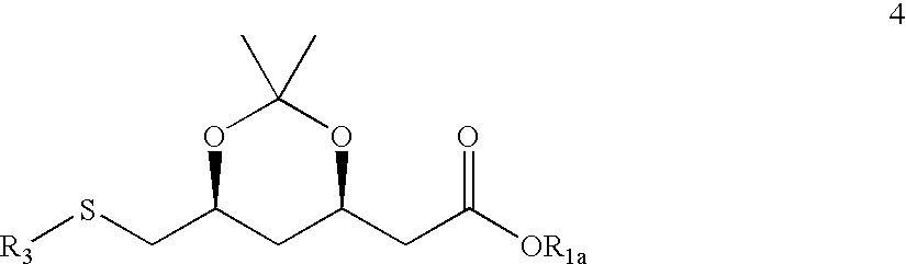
C(C1CC(CC([OR1a])=O)OC(C)(C)O1)S[R3]
